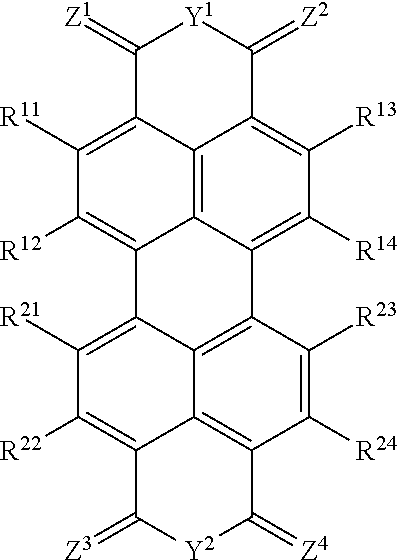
C12=C3C4=C([R14])C([R13])=C1C(=[Z2])[Y1]C(=[Z1])C2=C([R11])C([R12])=C3C1=C([R21])C([R22])=C2C3=C(C([R24])=C([R23])C4=C13)C(=[Z4])[Y2]C2=[Z3]
